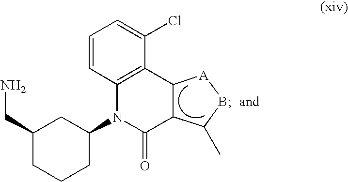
C1(CN)CCCC(N2C3=C(C(Cl)=CC=C3)C3C(C2=O)C(C)B[A]3)C1
